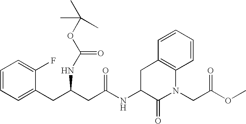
C1=CC=C(CC(CC(NC2C(=O)N(CC(OC)=O)C3=C(C2)C=CC=C3)=O)NC(OC(C)(C)C)=O)C(F)=C1
